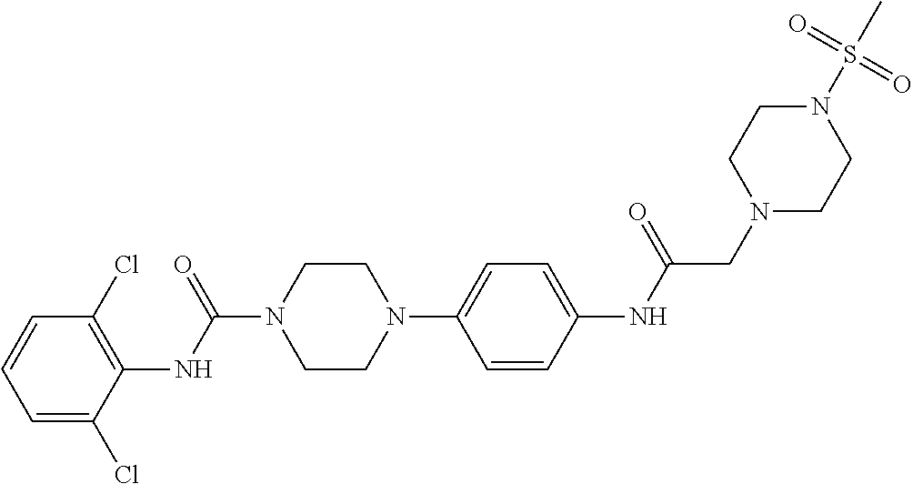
C1=C(Cl)C(NC(N2CCN(C3=CC=C(NC(=O)CN4CCN(S(C)(=O)=O)CC4)C=C3)CC2)=O)=C(Cl)C=C1
